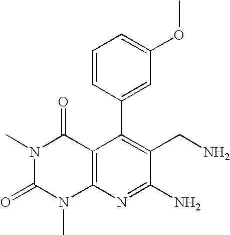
C1(C2=CC(OC)=CC=C2)=C(CN)C(N)=NC2=C1C(=O)N(C)C(=O)N2C
